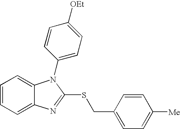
C1=CC=C2C(=C1)N(C1=CC=C([OEt])C=C1)C(SCC1=CC=C([Me])C=C1)=N2
